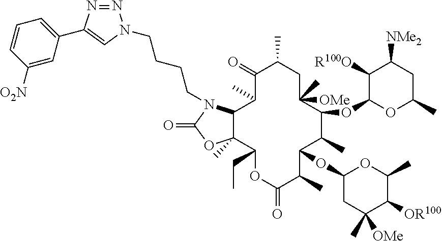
C1=CC=C(C2=CN(CCCCN3C4C(C)(OC3=O)C(CC)OC(=O)C(C)C(OC3CC(C)([OMe])C([OR100])C(C)O3)C(C)C(OC3OC(C)CC([NMe2])C3[R100O])C([OMe])(C)CC(C)C(=O)C4C)N=N2)C=C1[O2N]
